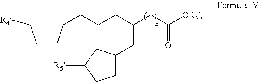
C(CCC(CC([OR3])=O)CC1CCC([R5])C1)CCCC[R4]
